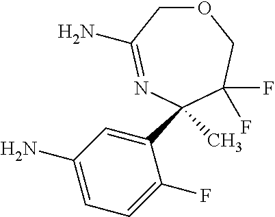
O1CC(N)=NC(C2=CC(N)=CC=C2F)(C)C(F)(F)C1
